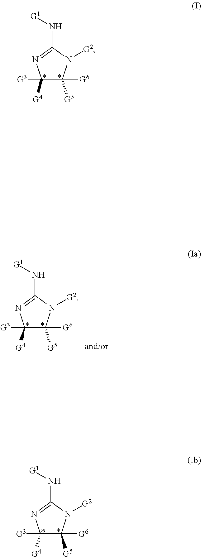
C1([G3])([G4])C([G6])([G5])N([G2])C(N[G1])=N1.C1([G3])([G4])C([G6])([G5])N([G2])C(N[G1])=N1.C1([G3])([G4])C([G6])([G5])N([G2])C(N[G1])=N1
